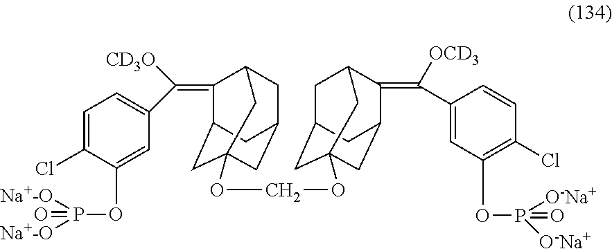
C1(=C([CD3O])C2=CC=C(Cl)C(OP([Na+-O])([Na+-O])=O)=C2)C2CC3(OCOC45CC6CC(C(=C([OCD3])C7=CC(OP([O-Na+])([O-Na+])=O)=C(Cl)C=C7)C(C4)C6)C5)CC(CC1C3)C2
